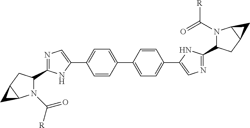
C1=CC(C2=CC=C(C3=CN=C(C4N(C(=O)[R])C5C(C4)C5)N3)C=C2)=CC=C1C1=CN=C(C2N(C(=O)[R])C3C(C2)C3)N1
